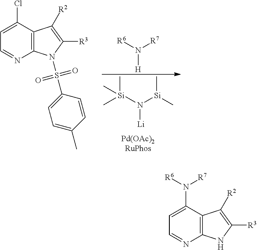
[H]N([R7])[R6].[Pd(OAc)2RuPhos].N([Li])([Si](C)(C)C)[Si](C)C.C1=C(Cl)C2=C(N=C1)N(S(C1=CC=C(C)C=C1)(=O)=O)C([R3])=C2[R2].C1=C(N([R6])[R7])C2=C(N=C1)NC([R3])=C2[R2]
